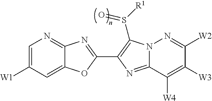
C1=C([W1])C=C2C(=N1)N=C(C1=C(S([R1])=O)N3C(=N1)C([W4])=C([W3])C([W2])=N3)O2
